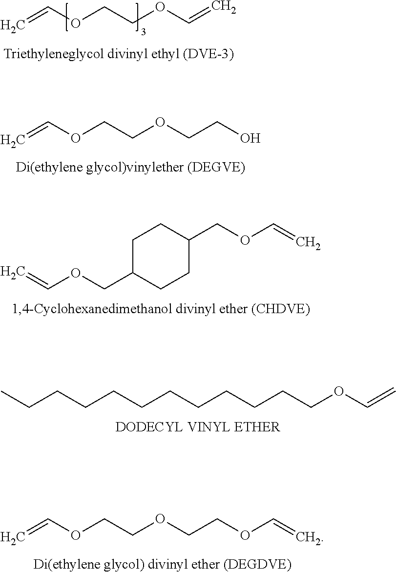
C=COCCOC=C.C=COCCOCCO.C1C(COC=C)CCC(COC=C)C1.CCCCCCCCCCCCOC=C.C=COCCOCCOC=C
